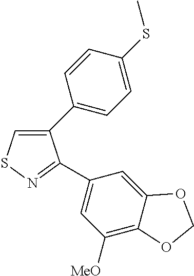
C1(C2=CC=C(SC)C=C2)=CSN=C1C1=CC([MeO])=C2C(=C1)OCO2
